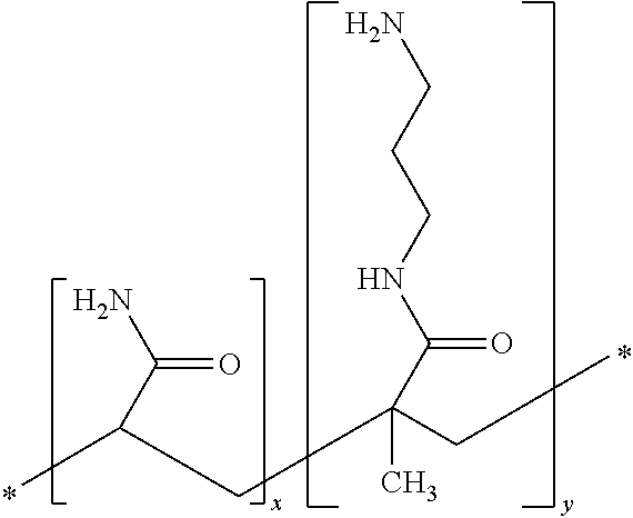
C(C)(CC(CC)(C)C(=O)NCCCN)C(N)=O
